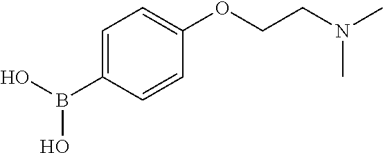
C1=C(B(O)O)C=CC(OCCN(C)C)=C1
